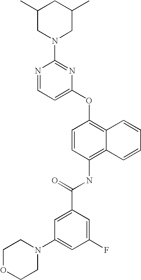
N1=CC=C(OC2=C3C(=C(NC(C4=CC(N5CCOCC5)=CC(F)=C4)=O)C=C2)C=CC=C3)N=C1N1CC(C)CC(C)C1
